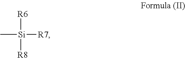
[Si]([R7])([R6])([R8])C
